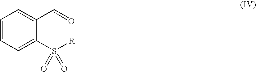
C1=CC=C(S([R])(=O)=O)C(C=O)=C1
